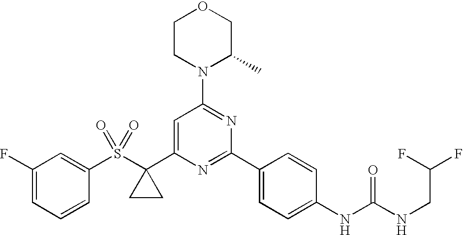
C1(S(=O)(=O)C2(C3=CC(N4C(C)COCC4)=NC(C4=CC=C(NC(NCC(F)F)=O)C=C4)=N3)CC2)=CC(F)=CC=C1
